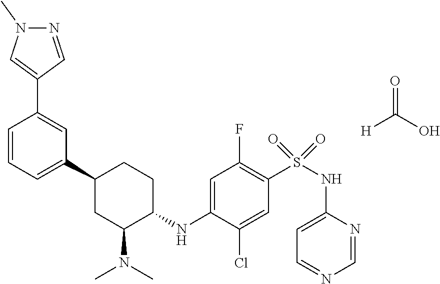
C1(C2CC(N(C)C)C(NC3=CC(F)=C(S(NC4=CC=NC=N4)(=O)=O)C=C3Cl)CC2)=CC=CC(C2=CN(C)N=C2)=C1.O=C([H])O
